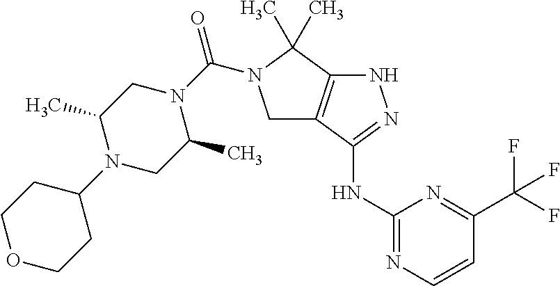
C1(NC2=NNC3=C2CN(C(N2CC(C)N(C4CCOCC4)CC2C)=O)C3(C)C)=NC=CC(C(F)(F)F)=N1
